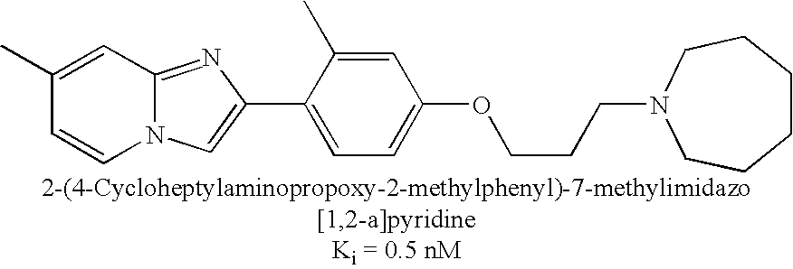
C1(C)=CC2=NC(C3=CC=C(OCCCN4CCCCCC4)C=C3C)=CN2C=C1
